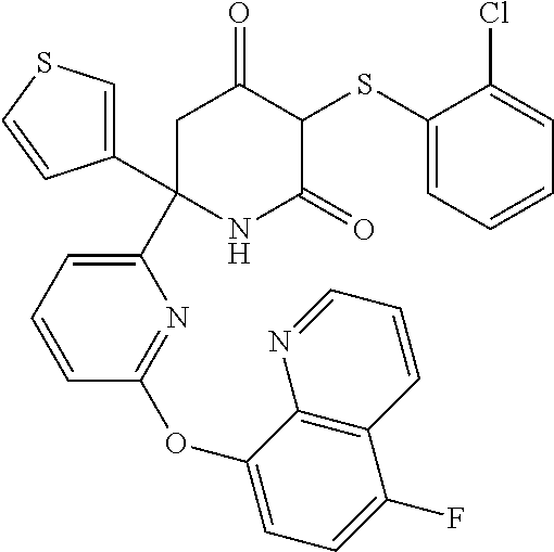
C1(SC2C(=O)CC(C3=CC=CC(OC4=CC=C(F)C5=C4N=CC=C5)=N3)(C3=CSC=C3)NC2=O)=CC=CC=C1Cl
